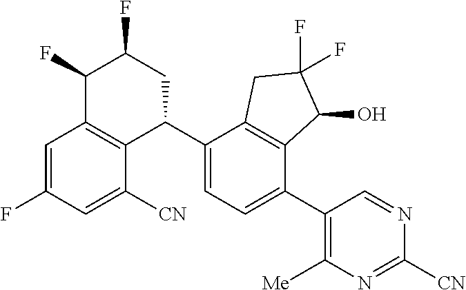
C1=C(F)C=C([CN])C2=C1C(F)C(F)CC2C1=CC=C(C2=C([Me])N=C([CN])N=C2)C2=C1CC(F)(F)C2O
